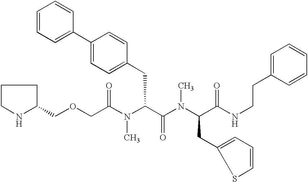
C1(COCC(N(C(C(N(C(C(NCCC2=CC=CC=C2)=O)CC2=CC=CS2)C)=O)CC2=CC=C(C3=CC=CC=C3)C=C2)C)=O)CCCN1
